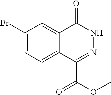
C1(Br)=CC=C2C(=C1)C(=O)NN=C2C(OC)=O
